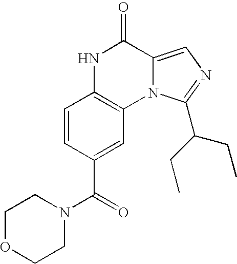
C1=CC(C(=O)N2CCOCC2)=CC2=C1NC(=O)C1=CN=C(C(CC)CC)N21
